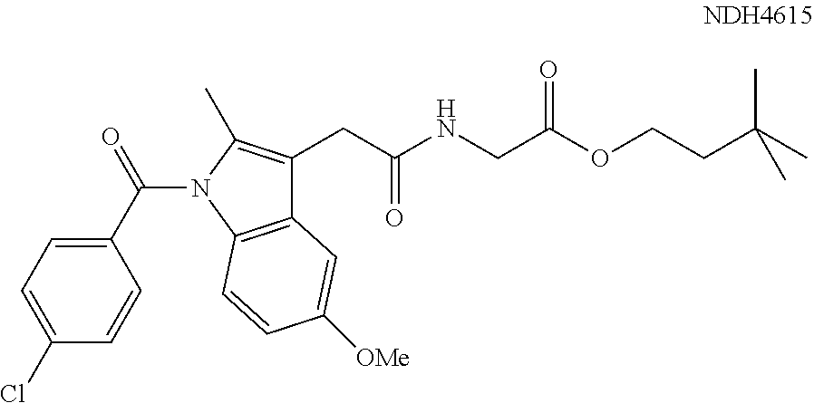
C12=C(N(C(C3=CC=C(Cl)C=C3)=O)C(C)=C1CC(=O)NCC(=O)OCCC(C)(C)C)C=CC([OMe])=C2
